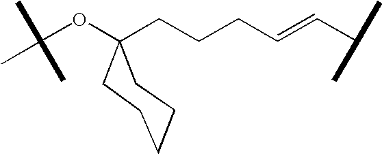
C(OC1(CCCC=CC(C)C)CCCCC1)(C)(C)C
